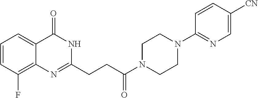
C12=CC=CC(F)=C1N=C(CCC(N1CCN(C3=NC=C([CN])C=C3)CC1)=O)NC2=O
